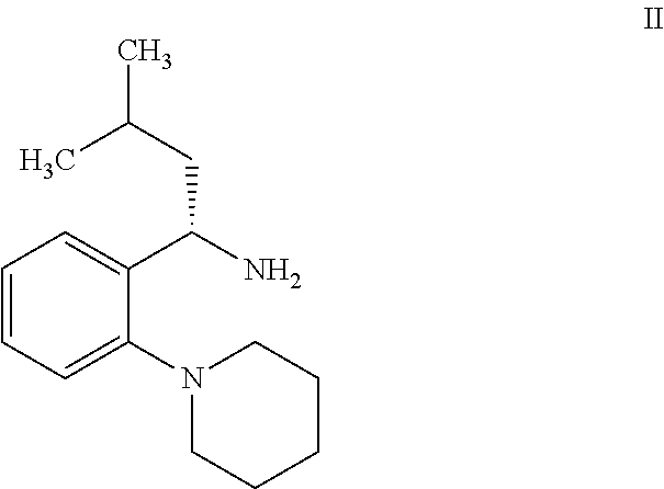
CC(CC(N)C1=CC=CC=C1N1CCCCC1)C
